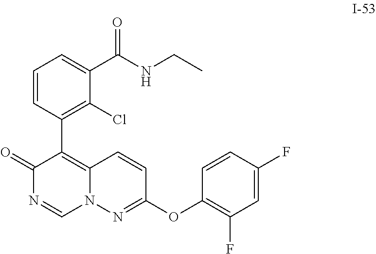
C1(OC2=NN3C(=C(C4=C(Cl)C(C(NCC)=O)=CC=C4)C(=O)N=C3)C=C2)=C(F)C=C(F)C=C1
